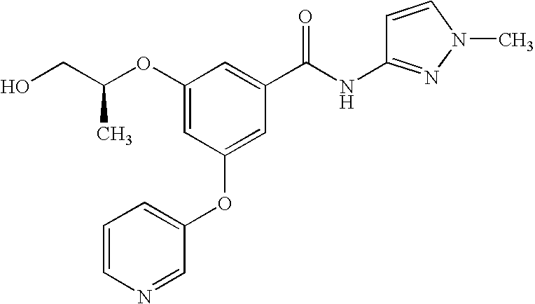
C1=CN=CC(OC2=CC(C(NC3=NN(C)C=C3)=O)=CC(OC(CO)C)=C2)=C1
